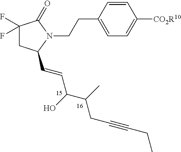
C1(F)(F)CC(C=CC(C(C)CC#CCC)O)N(CCC2=CC=C([CO2R10])C=C2)C1=O
